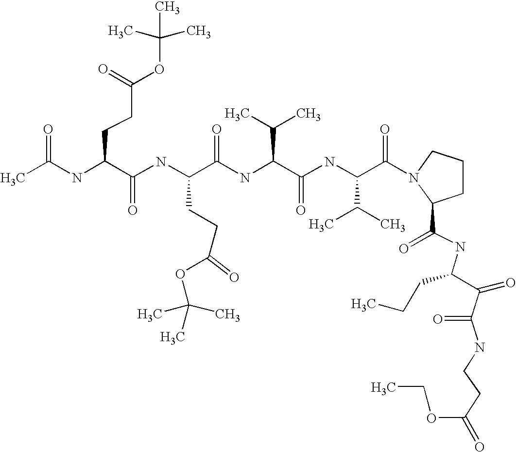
CC(NC(C(NC(C(NC(C(C)C)C(=O)NC(C(C)C)C(=O)N1CCCC1C(=O)NC(C(=O)C(NCCC(OCC)=O)=O)CCC)=O)CCC(OC(C)(C)C)=O)=O)CCC(OC(C)(C)C)=O)=O
